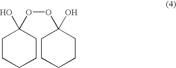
C1CCCCC1(OOC1(O)CCCCC1)O
